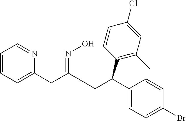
C1=CC=C(CC(CC(C2=CC=C(Br)C=C2)C2=C(C)C=C(Cl)C=C2)=NO)N=C1
